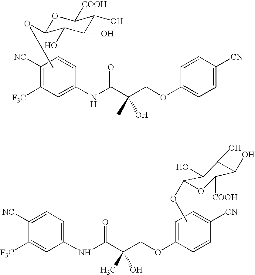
C1([F3C])=C([NC])C=CC(NC(C(COC2=CC=C([CN])C=C2)(O)C)=O)=C1.COC1OC([COOH])C(O)C(O)C1O.C1([F3C])=CC(NC(C(COC2=CC=C([CN])C=C2)(O)C)=O)=CC=C1[NC].COC1OC([COOH])C(O)C(O)C1O
